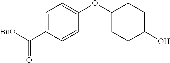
[BnO]C(C1=CC=C(OC2CCC(O)CC2)C=C1)=O
